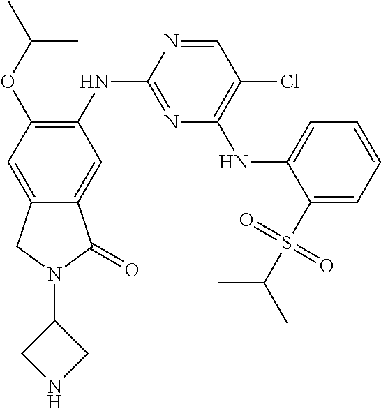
C1=NC(NC2=C(OC(C)C)C=C3C(=C2)C(=O)N(C2CNC2)C3)=NC(NC2=CC=CC=C2S(C(C)C)(=O)=O)=C1Cl
